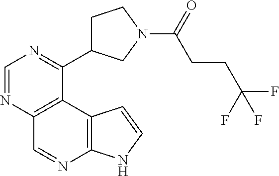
C1=NC2=C(C(C3CCN(C(=O)CCC(F)(F)F)C3)=N1)C1=C(N=C2)NC=C1
